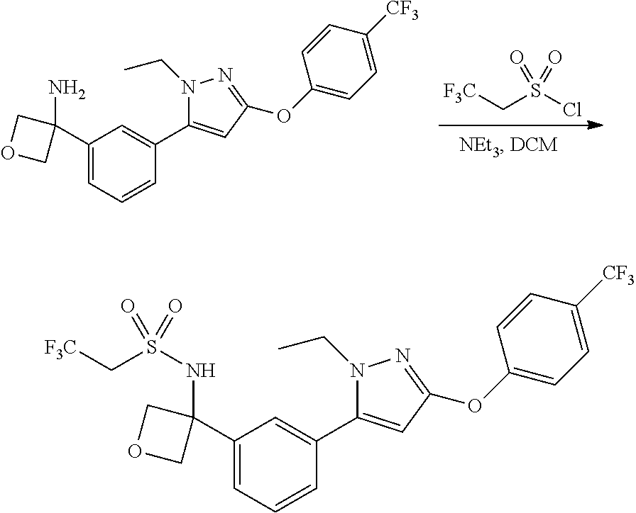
[F3C]CS(Cl)(=O)=O.C1(C2(N)COC2)=CC=CC(C2=CC(OC3=CC=C([CF3])C=C3)=NN2CC)=C1.C1(C2(NS(C[F3C])(=O)=O)COC2)=CC=CC(C2=CC(OC3=CC=C([CF3])C=C3)=NN2CC)=C1
